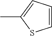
C1=CC=C(C)S1
